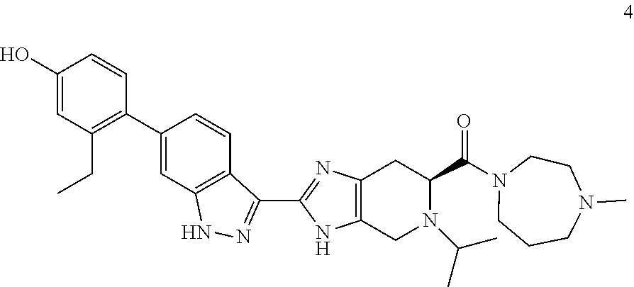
N1N=C(C2=NC3=C(N2)CN(C(C)C)C(C(=O)N2CCN(C)CCC2)C3)C2=C1C=C(C1=C(CC)C=C(O)C=C1)C=C2
